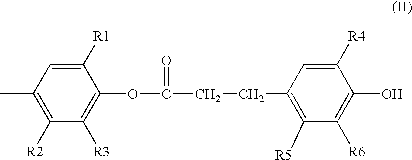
C1([R2])=C(C)C=C([R1])C(OC(CCC2=C([R5])C([R6])=C(O)C([R4])=C2)=O)=C1[R3]
